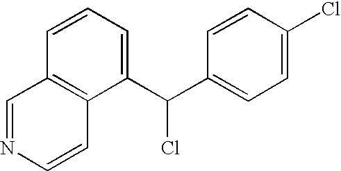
C1(C(C2=CC=C(Cl)C=C2)Cl)=CC=CC2=C1C=CN=C2
